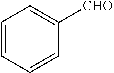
C1=CC=CC([CHO])=C1
